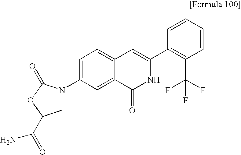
C1=CC=CC(C2=CC3=CC=C(N4CC(C(=O)N)OC4=O)C=C3C(=O)N2)=C1C(F)(F)F
